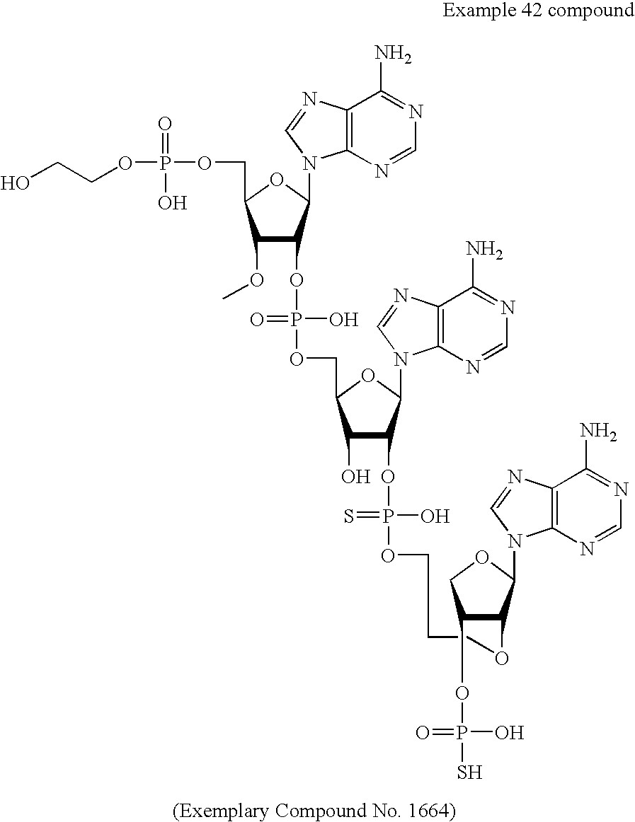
OCCOP(OCC1C(OC)C(OP(O)(=O)OCC2C(O)C(OP(O)(=S)OCCCOC3C(OP(=O)(O)S)COC3N3C4=C(N=C3)C(N)=NC=N4)C(N3C4=C(N=C3)C(N)=NC=N4)O2)C(N2C3=C(N=C2)C(N)=NC=N3)O1)(=O)O
